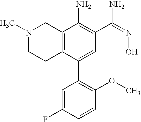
C12=C(C(C3=C(OC)C=CC(F)=C3)=CC(C(=NO)N)=C1N)CCN(C)C2
